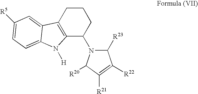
C1CC2=C(C(N3C([R23])C([R22])=C([R21])C3[R20])C1)N([H])C1=CC=C([R5])C=C21
